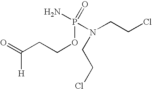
O=C(CCOP(=O)(N)N(CCCl)CCCl)[H]
